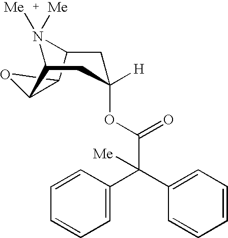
C12OC1C1N([Me])([Me])C2CC(OC(C(C2=CC=CC=C2)(C2=CC=CC=C2)[Me])=O)([H])C1
